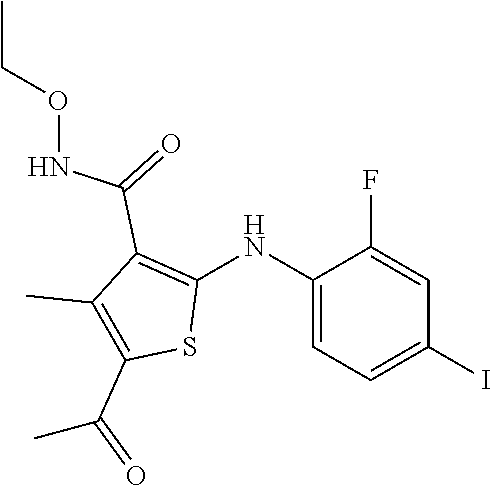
C1(NC2=C(C(=O)NOCC)C(C)=C(C(=O)C)S2)=CC=C(I)C=C1F
